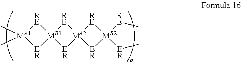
[RE]1[MA1](C)(C)[ER][MB1]12[ER][MA2]1([RE]2)[ER][MB2]([ER]C)([RE]C)[RE]1
